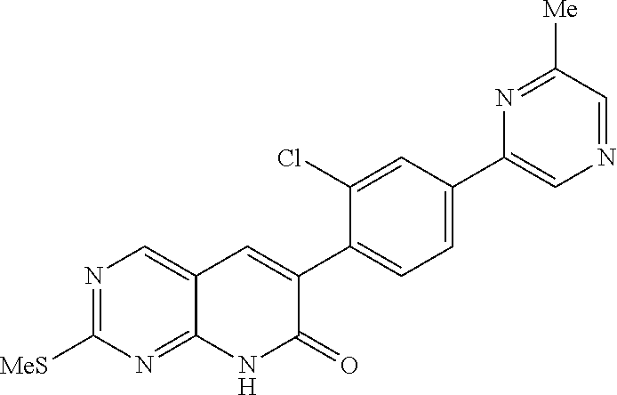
N1=CC([Me])=NC(C2=CC=C(C3=CC4=CN=C([MeS])N=C4NC3=O)C(Cl)=C2)=C1
